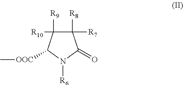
C1([R8])([R7])C([R9])([R10])C([OOC]C)N([R6])C1=O
